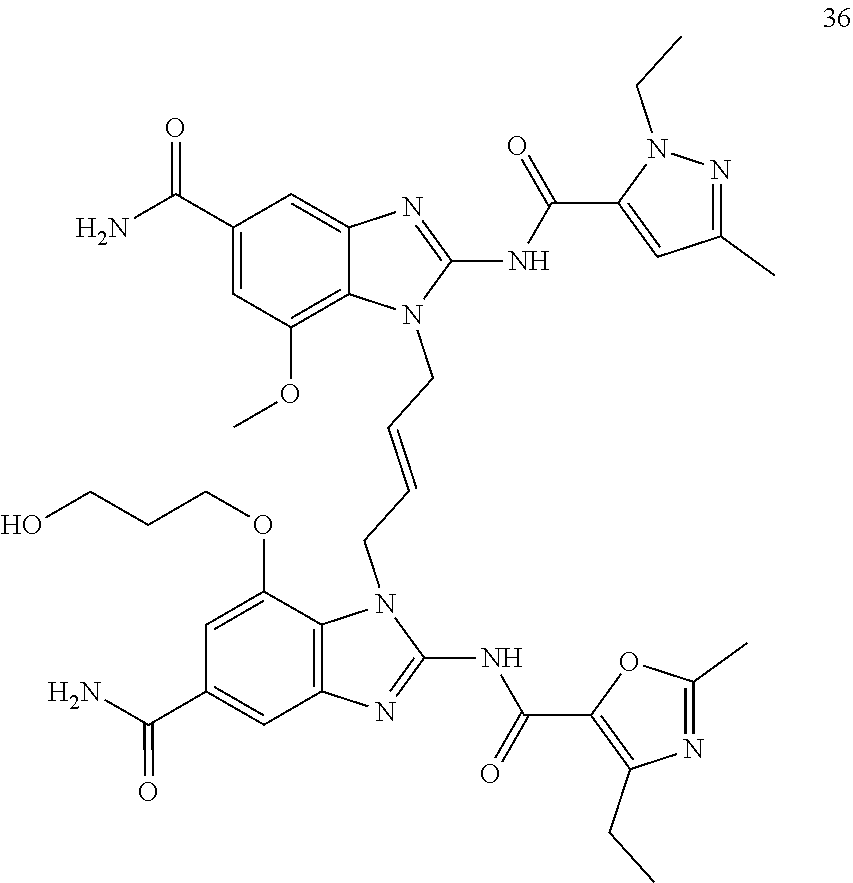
C1(NC(C2=C(CC)N=C(C)O2)=O)=NC2=C(N1CC=CCN1C(NC(=O)C3=CC(C)=NN3CC)=NC3=CC(C(N)=O)=CC(OC)=C13)C(OCCCO)=CC(C(=O)N)=C2
